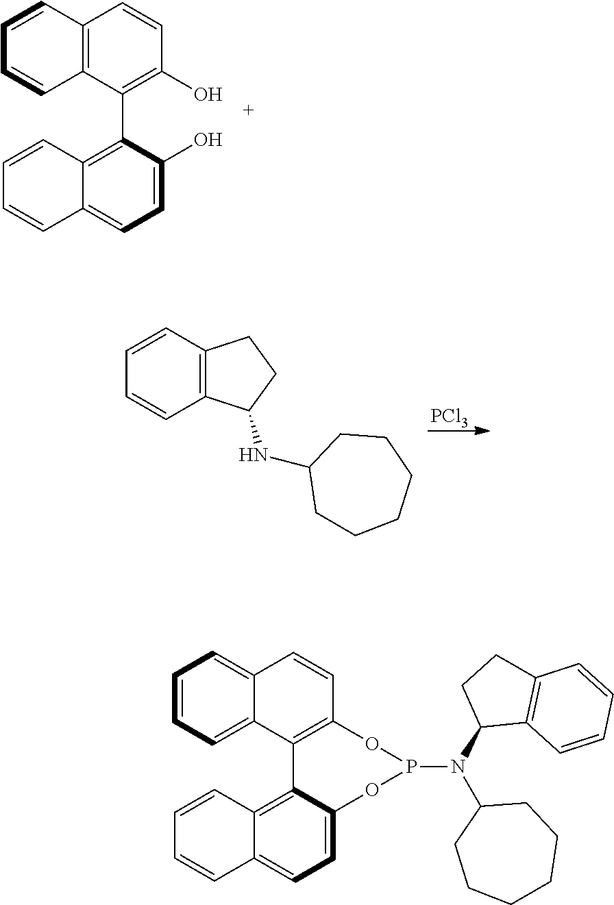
C12=C(C(C3=C4C(=CC=C3O)C=CC=C4)=C(O)C=C1)C=CC=C2.[PCl3].N(C1CCCCCC1)C1C2=C(C=CC=C2)CC1.C12=CC=CC=C1C1=C(C=C2)OP(N(C2CCCCCC2)C2C3=C(CC2)C=CC=C3)OC2=CC=C3C(=C12)C=CC=C3
